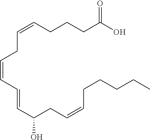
C(=CC=CC(O)CC=CCCCCC)CC=CCCCC(O)=O
